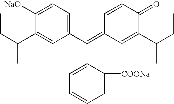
C(C1=CC=CC=C1[COONa])(C1=CC=C([NaO])C(C(CC)C)=C1)=C1C=C(C(CC)C)C(=O)C=C1
